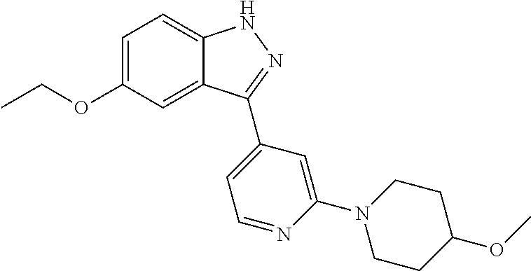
C1=C(OCC)C=C2C(=C1)NN=C2C1=CC=NC(N2CCC(OC)CC2)=C1
